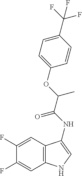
C1(F)=CC2=C(C=C1F)NC=C2NC(=O)C(OC1=CC=C(C(F)(F)F)C=C1)C
